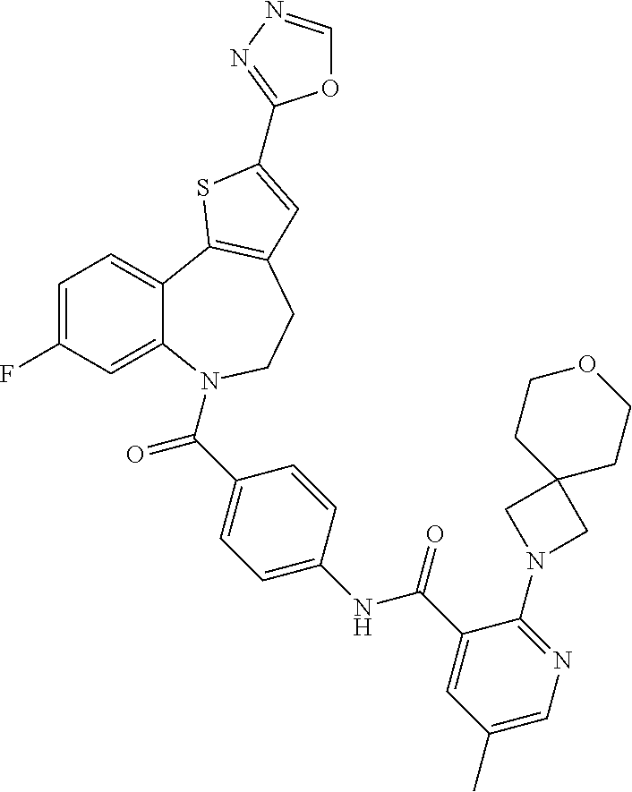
C1=C(F)C=C2C(=C1)C1=C(CCN2C(=O)C2=CC=C(NC(=O)C3=CC(C)=CN=C3N3CC4(C3)CCOCC4)C=C2)C=C(C2=NN=CO2)S1
